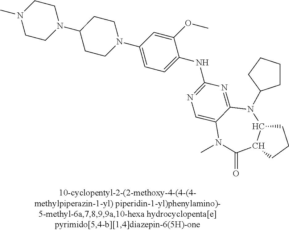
N1=C(NC2=CC=C(N3CCC(N4CCN(C)CC4)CC3)C=C2OC)N=C2C(=C1)N(C)C(=O)C1C(N2C2CCCC2)CCC1
